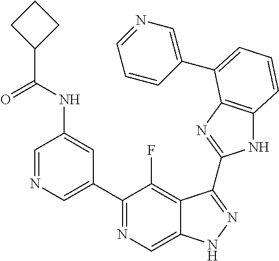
C1=NC=C(C2=NC=C3C(=C2F)C(C2=NC4=C(N2)C=CC=C4C2=CN=CC=C2)=NN3)C=C1NC(C1CCC1)=O
